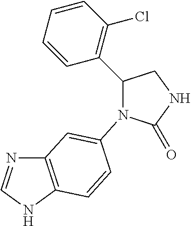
C12=C(NC=N1)C=CC(N1C(=O)NCC1C1=C(Cl)C=CC=C1)=C2
